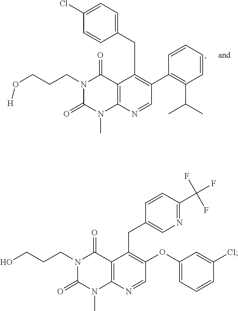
N1(CCCO[H])C(=O)N(C)C2=C(C1=O)C(CC1=CC=C(Cl)C=C1)=C(C1=C(C(C)C)C=CC=C1)C=N2.N1(CCCO)C(=O)N(C)C2=C(C1=O)C(CC1=CN=C(C(F)(F)F)C=C1)=C(OC1=CC=CC(Cl)=C1)C=N2
